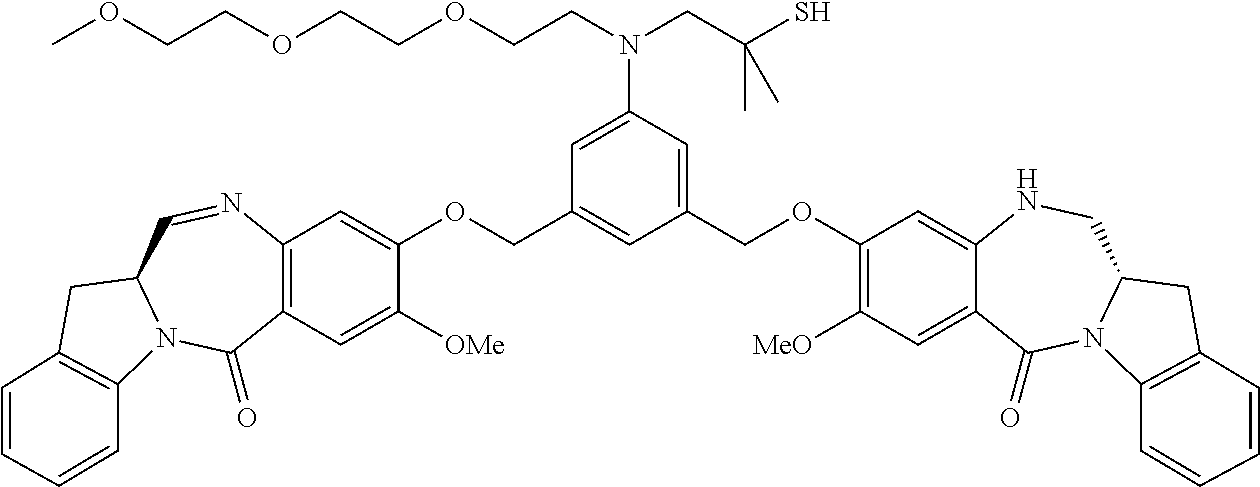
C1=C(N(CC(S)(C)C)CCOCCOCCOC)C=C(COC2=C([MeO])C=C3C(=C2)NCC2N(C3=O)C3=C(C2)C=CC=C3)C=C1COC1=CC2=C(C=C1[OMe])C(=O)N1C(C=N2)CC2=C1C=CC=C2
